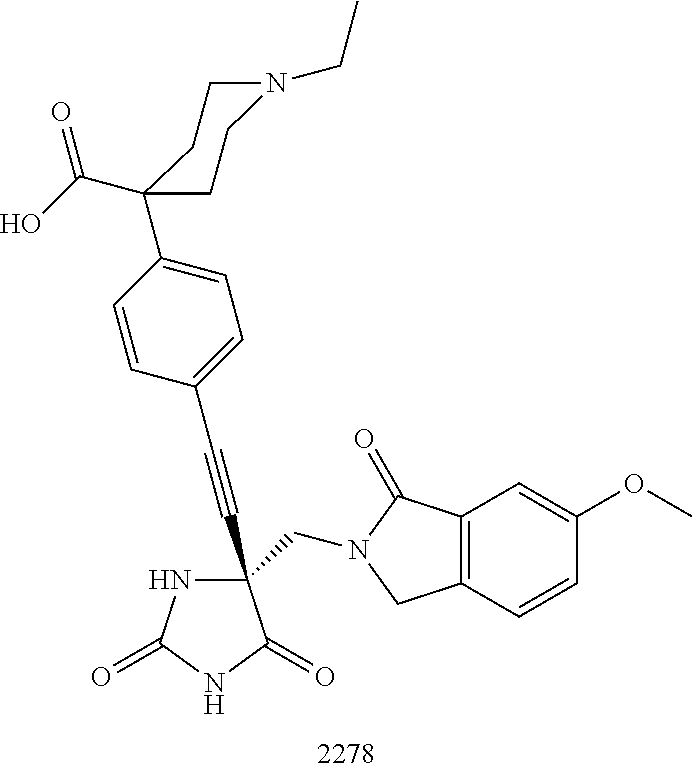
C1(CN2C(=O)C3=C(C2)C=CC(OC)=C3)(C#CC2=CC=C(C3(C(O)=O)CCN(CC)CC3)C=C2)NC(=O)NC1=O
